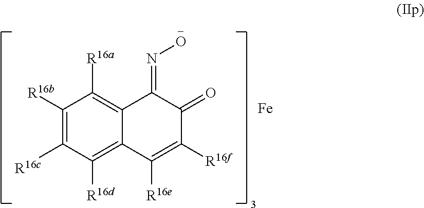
C1([R16b])=C([R16c])C([R16d])=C2C(=C1[R16a])C(=NO)C(=O)C([R16f])=C2[R16e].[Fe]
